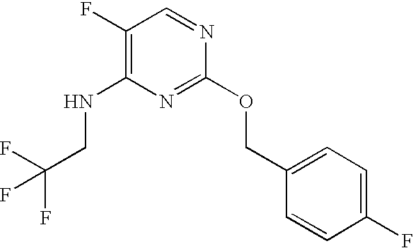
C1(F)=C(NCC(F)(F)F)N=C(OCC2=CC=C(F)C=C2)N=C1
